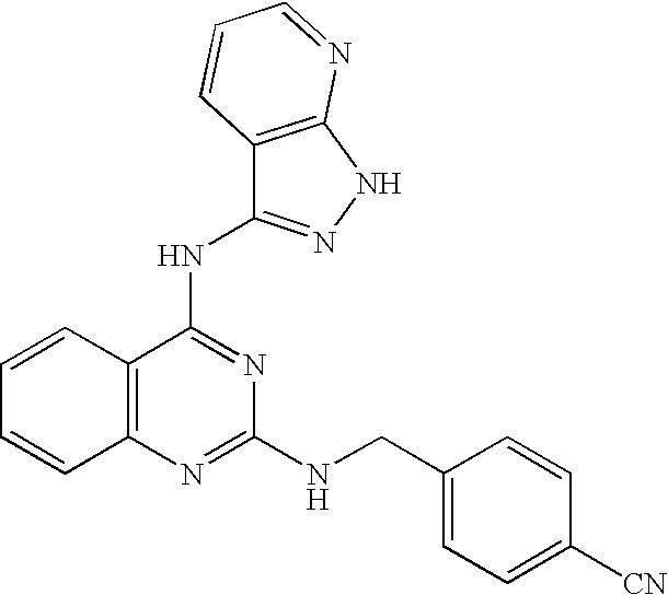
C1=CC2=C(C=C1)N=C(NCC1=CC=C([CN])C=C1)N=C2NC1=NNC2=C1C=CC=N2
